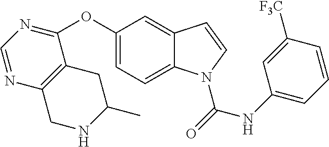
C1=C2C(=CC(OC3=NC=NC4=C3CC(C)NC4)=C1)C=CN2C(NC1=CC=CC([F3C])=C1)=O
